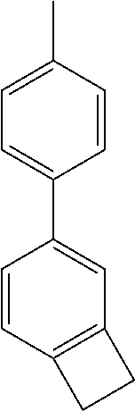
C1=CC(C)=CC=C1C1=CC2=C(C=C1)CC2
